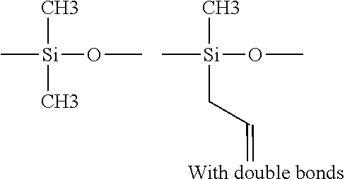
C[Si](C)(OC)C.C[Si](C)(OC)CC=[With double bonds]
